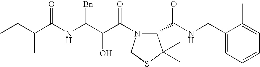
CCC(C(NC(C(C(N1C(C(NCC2=CC=CC=C2C)=O)C(C)(C)SC1)=O)O)[Bn])=O)C
